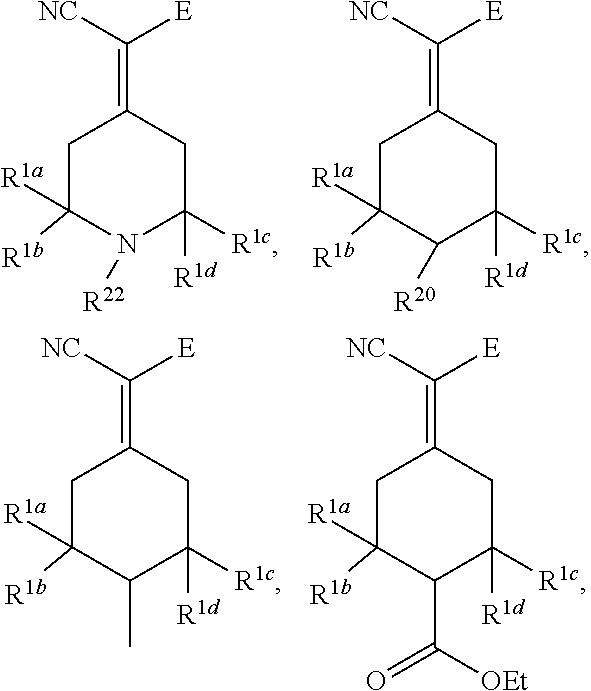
C1C([R1b])([R1a])N([R22])C([R1c])([R1d])CC1=C([NC])[E].C1C([R1b])([R1a])C([R20])C([R1c])([R1d])CC1=C([NC])[E].C1C([R1b])([R1a])C(C)C([R1c])([R1d])CC1=C([NC])[E].C1C([R1b])([R1a])C(C([OEt])=O)C([R1c])([R1d])CC1=C([NC])[E]
